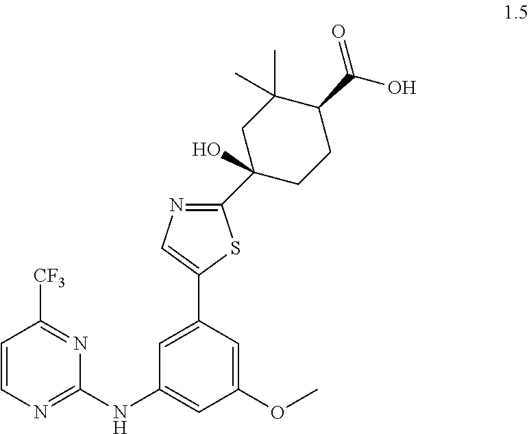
C1=CN=C(NC2=CC(OC)=CC(C3=CN=C(C4(O)CCC(C(O)=O)C(C)(C)C4)S3)=C2)N=C1[CF3]
